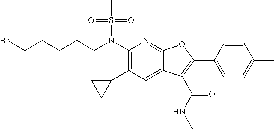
N(C1=C(C2CC2)C=C2C(=N1)OC(C1=CC=C(C)C=C1)=C2C(NC)=O)(S(C)(=O)=O)CCCCCBr
